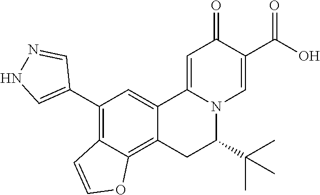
C12=CC(C3=CNN=C3)=C3C(=C1CC(C(C)(C)C)N1C2=CC(=O)C(C(O)=O)=C1)OC=C3
